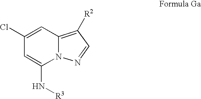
C1(Cl)=CC2=C([R2])C=NN2C(N[R3])=C1
